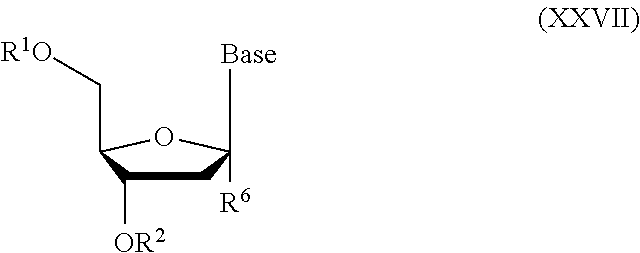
C1C([OR2])C(C[R1O])OC1([R6])[Base]
